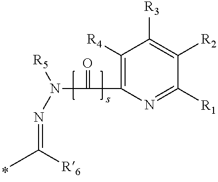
N(=C([R6])C)N([R5])C(=O)C1=C([R4])C([R3])=C([R2])C([R1])=N1
